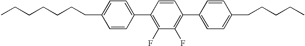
CCCCCCCC1=CC=C(C2=C(F)C(F)=C(C3=CC=C(CCCCC)C=C3)C=C2)C=C1
